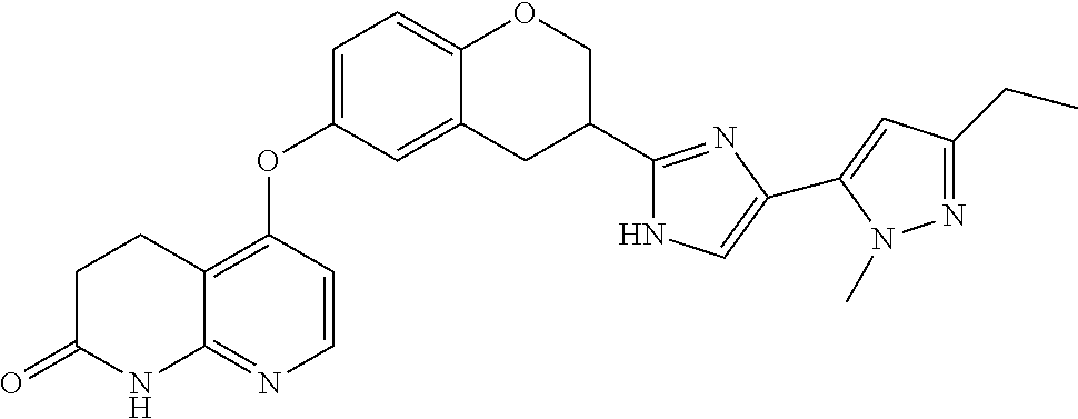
C1C(=O)NC2=NC=CC(OC3=CC=C4C(=C3)CC(C3=NC(C5=CC(CC)=NN5C)=CN3)CO4)=C2C1
